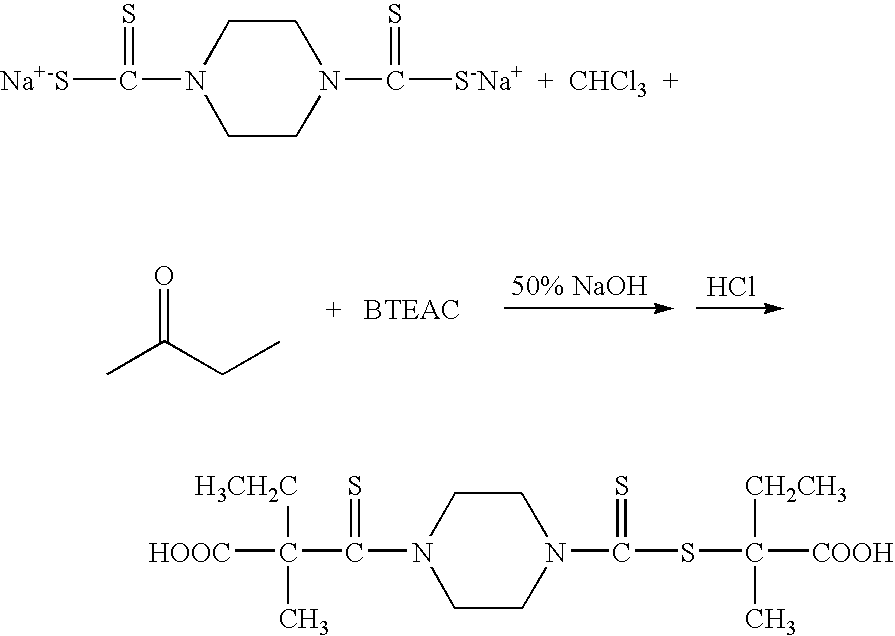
O=C(C)CC.Cl.N1(C([S-Na+  +  CHCl3  +])=S)CCN(C([Na+-S])=S)CC1.N1(C(SC([CH2CH3])(C)[COOH])=S)CCN(C(C([COOH])([H3CH2C])C)=S)CC1
